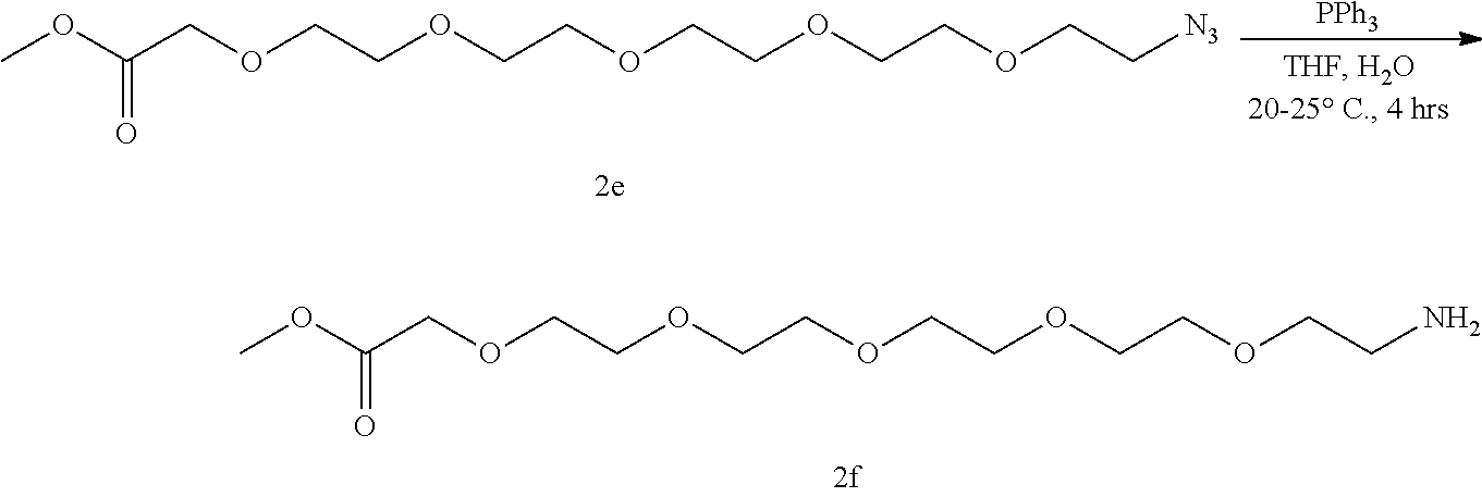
O(CCOCCOCCOCCOCCN)CC(OC)=O.O(CCOCCOCCOCCOCC[N3])CC(OC)=O.[PPh3]
